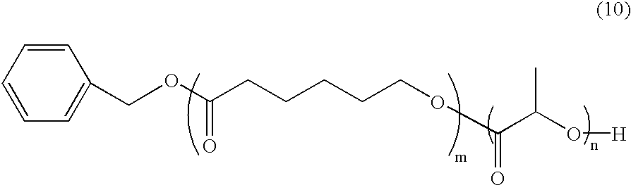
C1=CC=CC=C1COC(CCCCCOC(C(O[H])C)=O)=O
